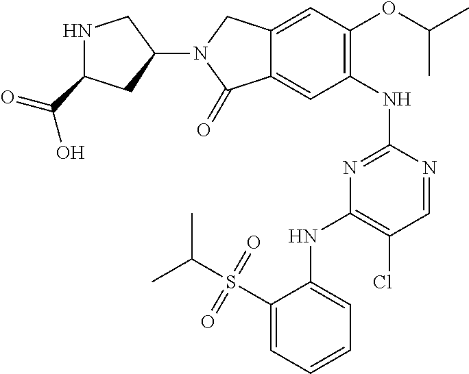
C1(NC2=NC(NC3=CC=CC=C3S(C(C)C)(=O)=O)=C(Cl)C=N2)=C(OC(C)C)C=C2C(=C1)C(=O)N(C1CC(C(=O)O)NC1)C2
